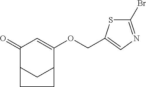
C1(OCC2=CN=C(Br)S2)=CC(=O)C2CC1CC2
